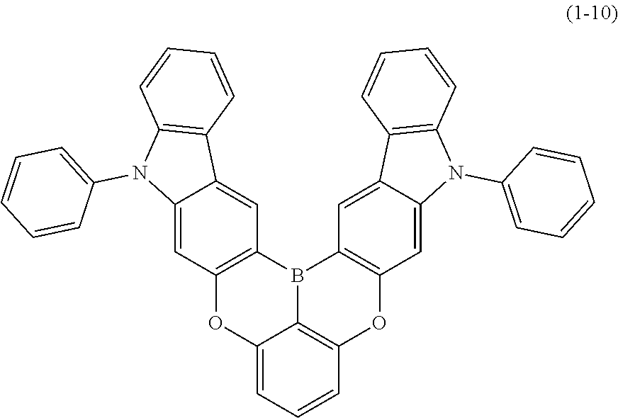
C12=C(B3C4=C(OC5=C3C=C3C(=C5)N(C5=CC=CC=C5)C5=C3C=CC=C5)C=CC=C4O1)C=C1C(=C2)N(C2=CC=CC=C2)C2=C1C=CC=C2
